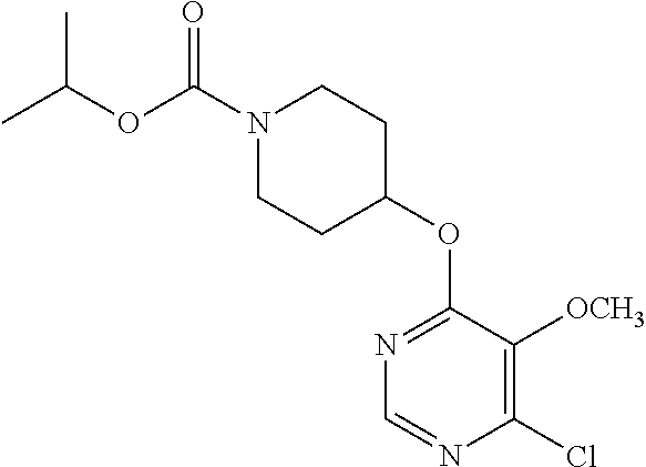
N1(C(OC(C)C)=O)CCC(OC2=NC=NC(Cl)=C2[OCH3])CC1
